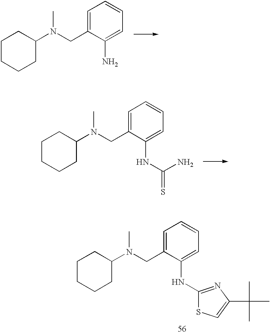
C1CCCC(N(CC2=CC=CC=C2N)C)C1.C1CCCC(N(CC2=CC=CC=C2NC(N)=S)C)C1.C(C1=CC=CC=C1NC1=NC(C(C)(C)C)=CS1)N(C)C1CCCCC1
